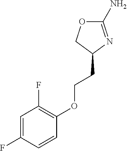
C1(N)=NC(CCOC2=C(F)C=C(F)C=C2)CO1
